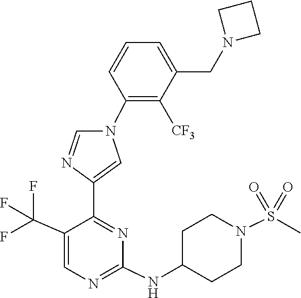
C1(NC2CCN(S(=O)(=O)C)CC2)=NC=C(C(F)(F)F)C(C2=CN(C3=C([CF3])C(CN4CCC4)=CC=C3)C=N2)=N1
